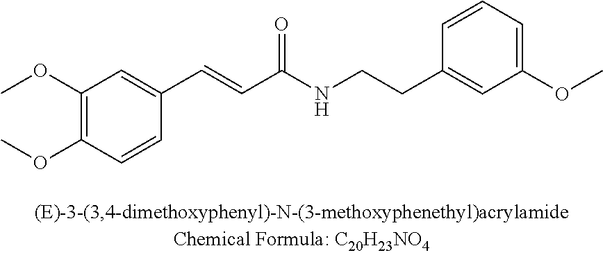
C1(OC)=C(OC)C=CC(C=CC(NCCC2=CC(OC)=CC=C2)=O)=C1
